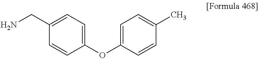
NCC1=CC=C(OC2=CC=C(C)C=C2)C=C1
